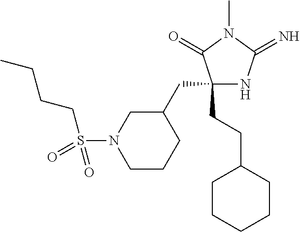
C1(CC2CN(S(CCCC)(=O)=O)CCC2)(CCC2CCCCC2)NC(=N)N(C)C1=O
